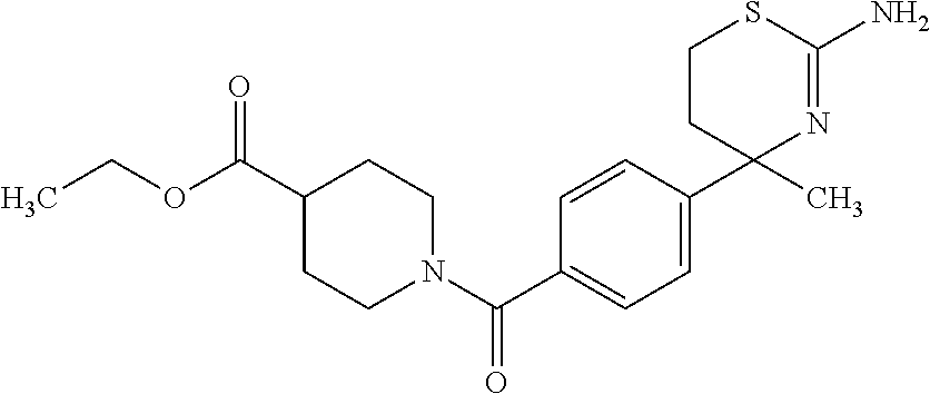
CCOC(C1CCN(C(C2=CC=C(C3(C)N=C(N)SCC3)C=C2)=O)CC1)=O
